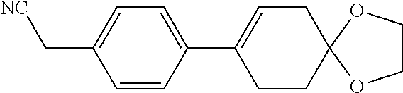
C1=CC(C2=CCC3(CC2)OCCO3)=CC=C1C[NC]
